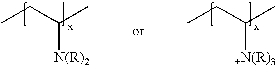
CCC(C)[N(R)2].CCC(C)[+N(R)3]
